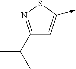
C1(C(C)C)=NSC(->C)=C1
